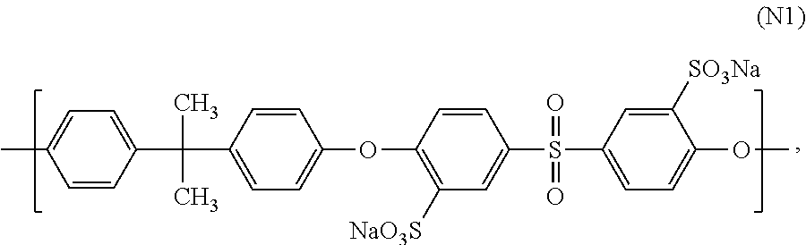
C1(C)=CC=C(C(C2=CC=C(OC3=C([NaO3S])C=C(S(C4=CC=C(OC)C([SO3Na])=C4)(=O)=O)C=C3)C=C2)(C)C)C=C1
